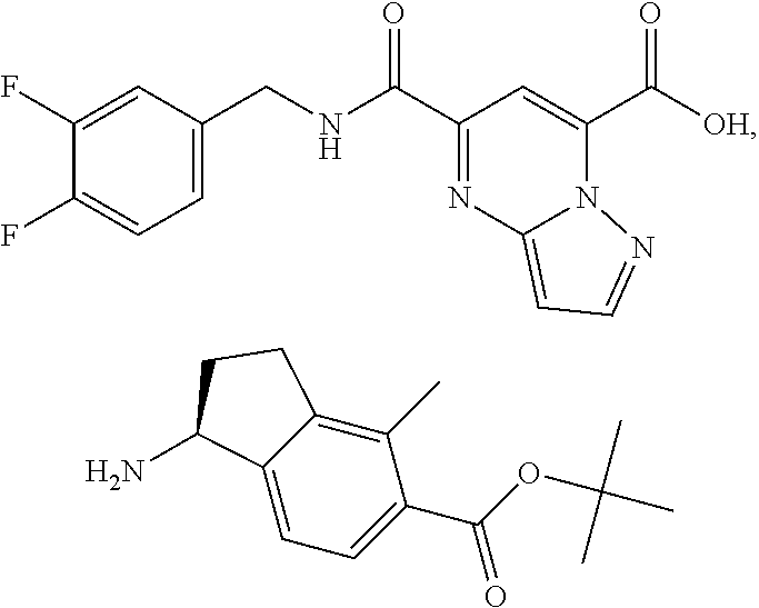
C12=CC=C(C(OC(C)(C)C)=O)C(C)=C1CCC2N.C(=O)([OH])C1=CC(C(=O)NCC2=CC=C(F)C(F)=C2)=NC2=CC=NN21
